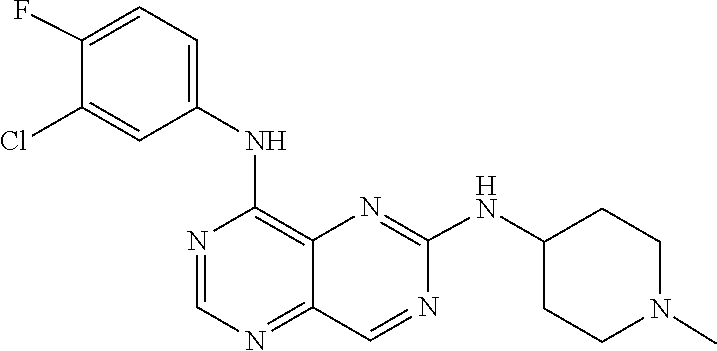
C1=NC(NC2=CC=C(F)C(Cl)=C2)=C2N=C(NC3CCN(C)CC3)N=CC2=N1
